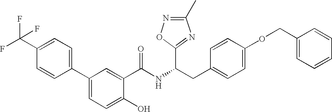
OC1=CC=C(C2=CC=C(C(F)(F)F)C=C2)C=C1C(NC(CC1=CC=C(OCC2=CC=CC=C2)C=C1)C1=NC(C)=NO1)=O
